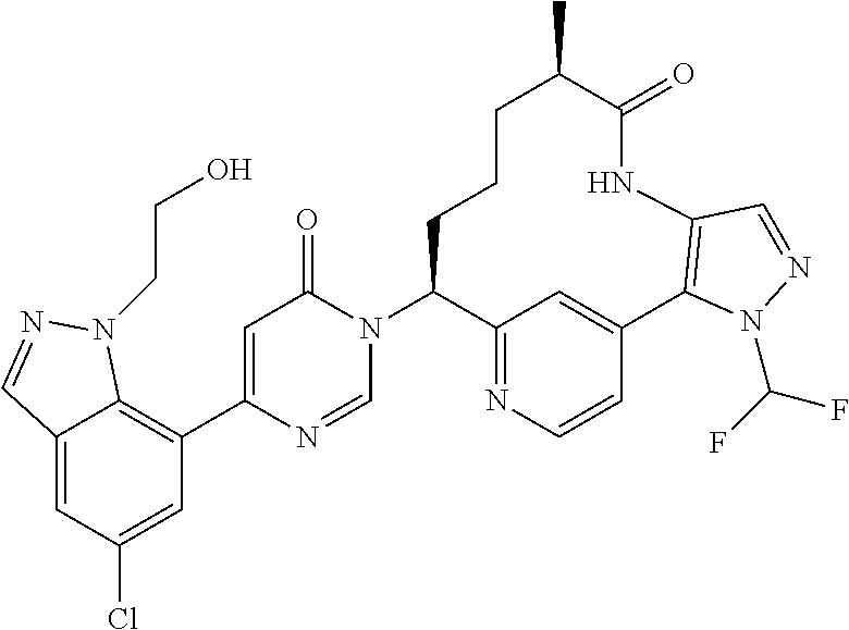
C12=CC(Cl)=CC(C3=CC(=O)N(C4C5=NC=CC(=C5)C5=C(NC(=O)C(C)CCC4)C=NN5C(F)F)C=N3)=C1N(CCO)N=C2
